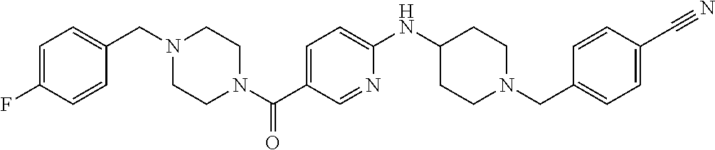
C1(F)=CC=C(CN2CCN(C(C3=CC=C(NC4CCN(CC5=CC=C(C#N)C=C5)CC4)N=C3)=O)CC2)C=C1
